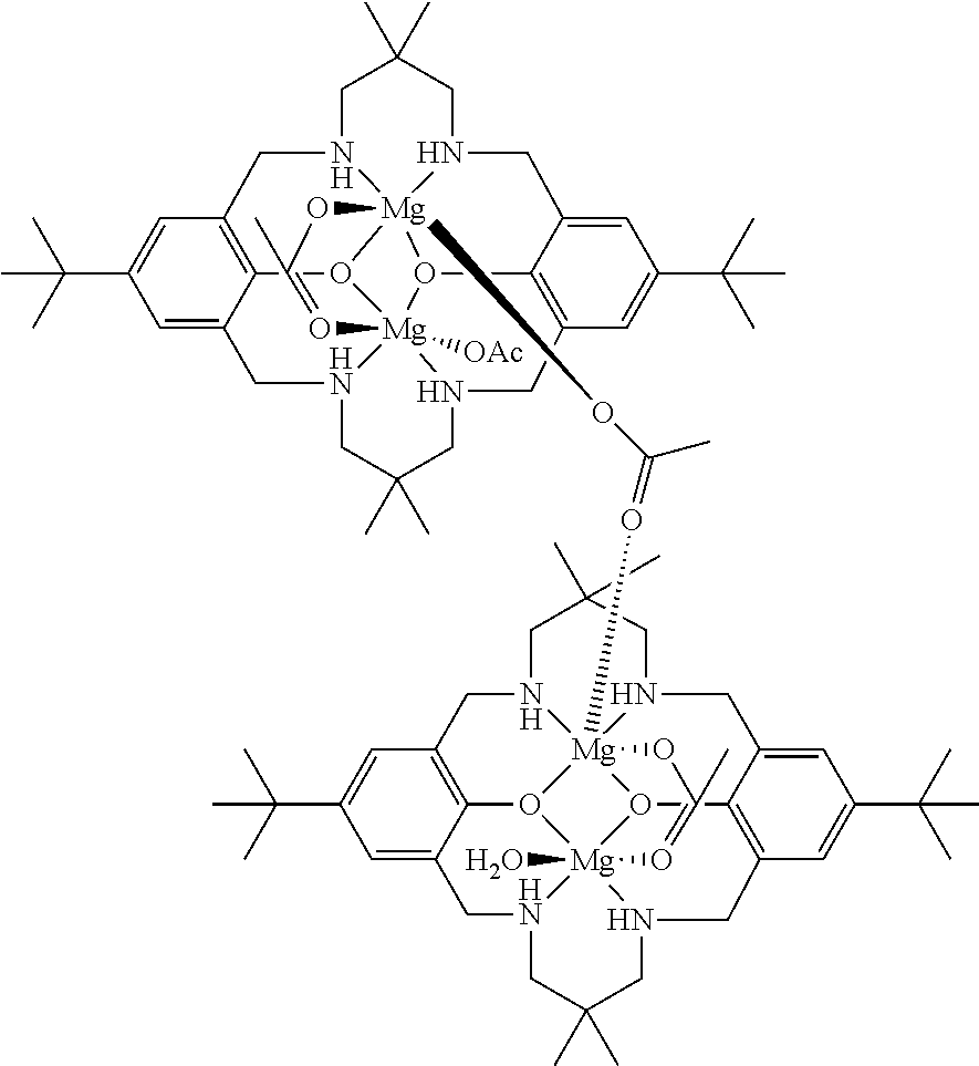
C1=C2C3=C(C=C1C(C)(C)C)CN1CC(C)(C)CN4CC5=CC(C(C)(C)C)=CC6=C5O5[Mg]147([OAc])O3[Mg]51(OC(=O[Mg]3458N9CC%10=C%11C(=CC(C(C)(C)C)=C%10)CN%10CC(C)(C)CN%12CC%13=C(C(=CC(C(C)(C)C)=C%13)CN3CC(C)(C)C9)O4[Mg]%10%12(O)(O%115)O=C(C)O8)C)(N(C2)CC(C)(C)CN1C6)OC(C)=O7
